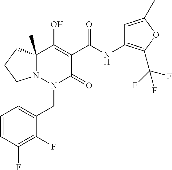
N12C(C)(CCC1)C(O)=C(C(NC1=C(C(F)(F)F)OC(C)=C1)=O)C(=O)N2CC1=CC=CC(F)=C1F
